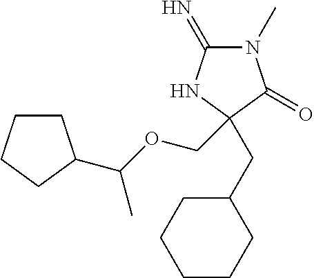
C1(=N)N(C)C(=O)C(CC2CCCCC2)(COC(C)C2CCCC2)N1
